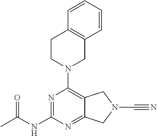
N1=C(NC(C)=O)N=C2C(=C1N1CC3=C(CC1)C=CC=C3)CN(C#N)C2
